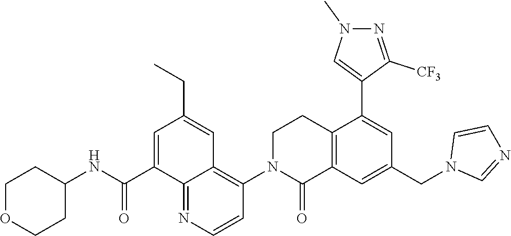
C12=C(C=C(CN3C=NC=C3)C=C1C1=CN(C)N=C1[CF3])C(=O)N(C1=C3C(=NC=C1)C(C(NC1CCOCC1)=O)=CC(CC)=C3)CC2
